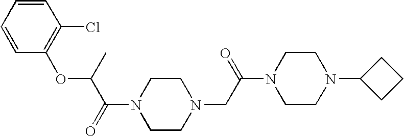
C(=O)(N1CCN(CC(N2CCN(C3CCC3)CC2)=O)CC1)C(OC1=C(Cl)C=CC=C1)C
